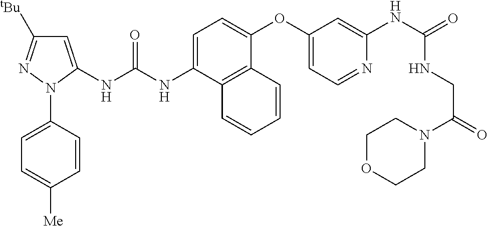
C1=C(NC(NC2=CC([tBu])=NN2C2=CC=C([Me])C=C2)=O)C2=C(C(OC3=CC=NC(NC(=O)NCC(N4CCOCC4)=O)=C3)=C1)C=CC=C2
